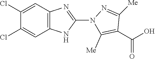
C1(Cl)=CC2=C(C=C1Cl)NC(N1C([Me])=C(C(O)=O)C([Me])=N1)=N2
